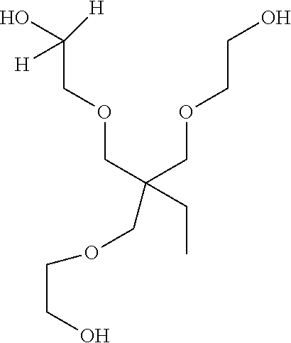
C(O)COCC(COCC([H])([H])O)(COCCO)CC
